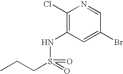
C1(Cl)=C(NS(=O)(=O)CCC)C=C(Br)C=N1
